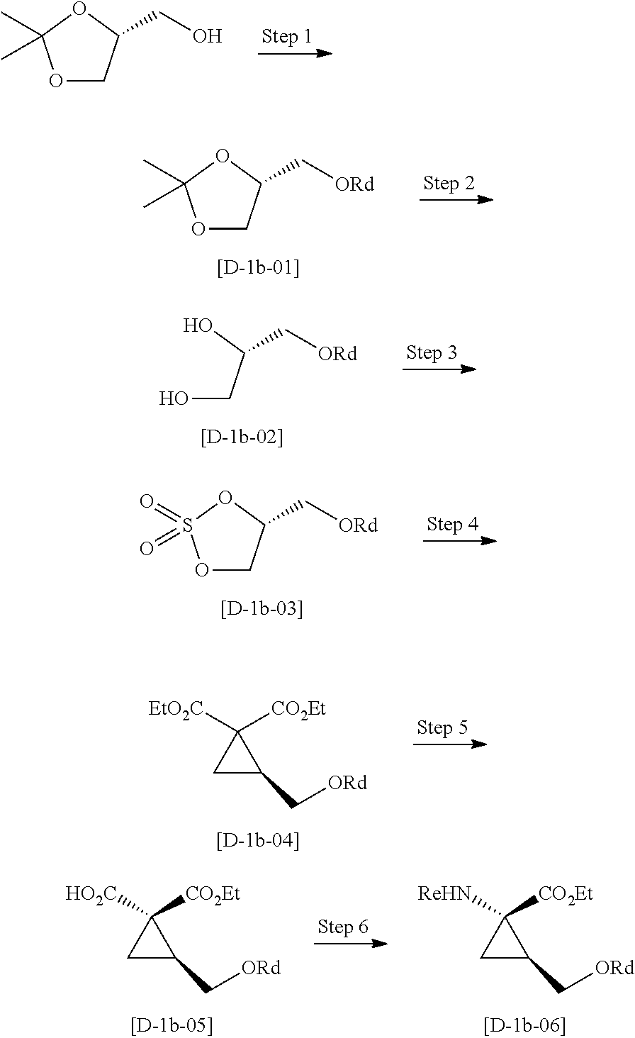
O1CC(CO)OC1(C)C.O1CC(C[ORd])OC1(C)C.OCC(O)C[ORd].O1CC(C[ORd])OS1(=O)=O.C1C(C[ORd])C1([CO2Et])[EtO2C].C1C(C[ORd])C1([CO2Et])[HO2C].C1C(C[ORd])C1([CO2Et])[ReHN]
